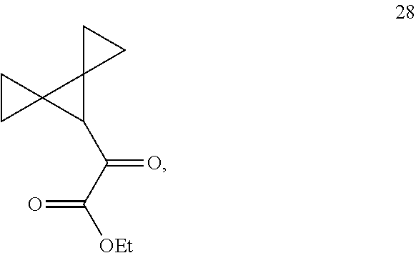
C12(C(C(C([OEt])=O)=O)C13CC3)CC2
